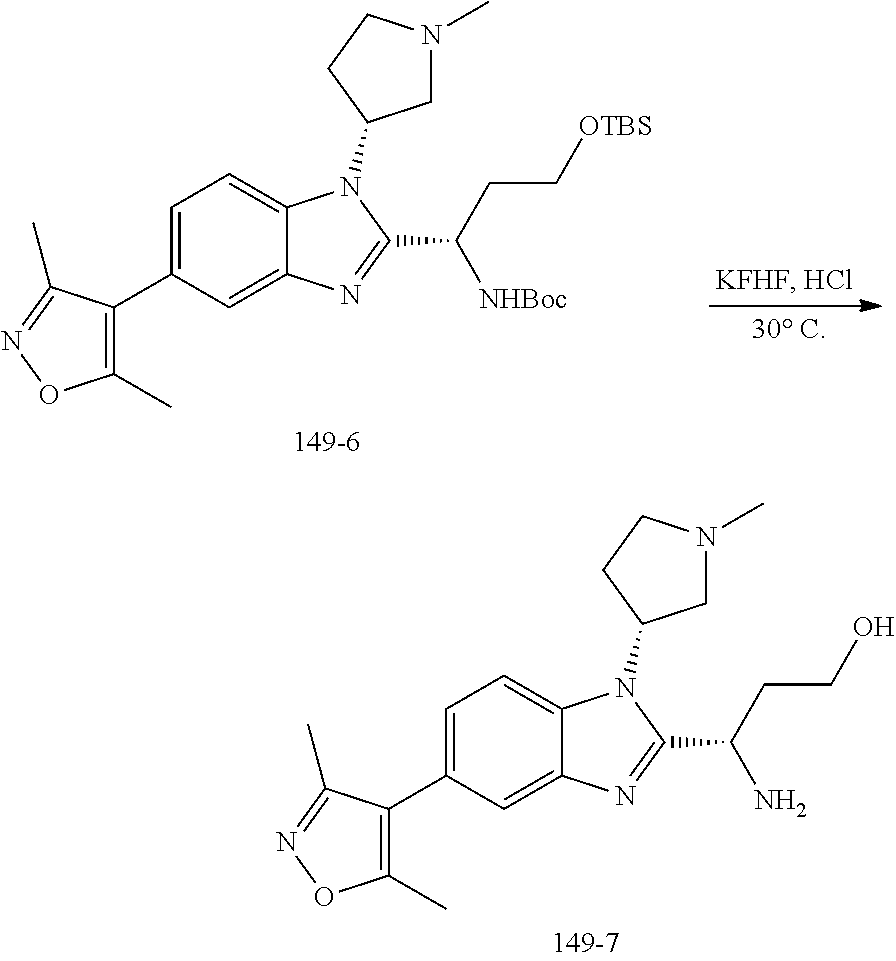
C12=CC=C(C3=C(C)ON=C3C)C=C1N=C(C(CC[OTBS])[NHBoc])N2C1CN(C)CC1.C12=CC=C(C3=C(C)ON=C3C)C=C1N=C(C(CCO)N)N2C1CN(C)CC1
